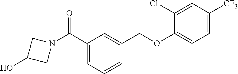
C1(C(N2CC(O)C2)=O)=CC=CC(COC2=CC=C([CF3])C=C2Cl)=C1
